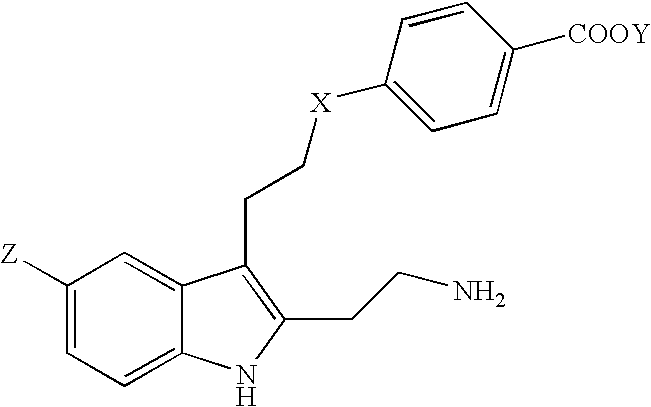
C1([Z])=CC=C2C(=C1)C(CC[X]C1=CC=C([COOY])C=C1)=C(CCN)N2
